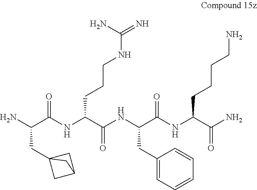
NC(C(NC(C(NC(C(NC(C(N)=O)CCCCN)=O)CC1=CC=CC=C1)=O)CCCNC(=N)N)=O)CC12CC(C1)C2
